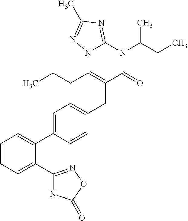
C1=CC=C(C2=NOC(=O)N2)C(C2=CC=C(CC3=C(CCC)N4C(=NC(C)=N4)N(C(CC)C)C3=O)C=C2)=C1
